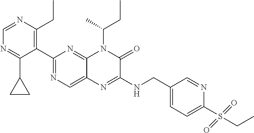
C1(C2=NC=C3C(=N2)N(C(C)CC)C(=O)C(NCC2=CC=C(S(CC)(=O)=O)N=C2)=N3)=C(CC)N=CN=C1C1CC1
